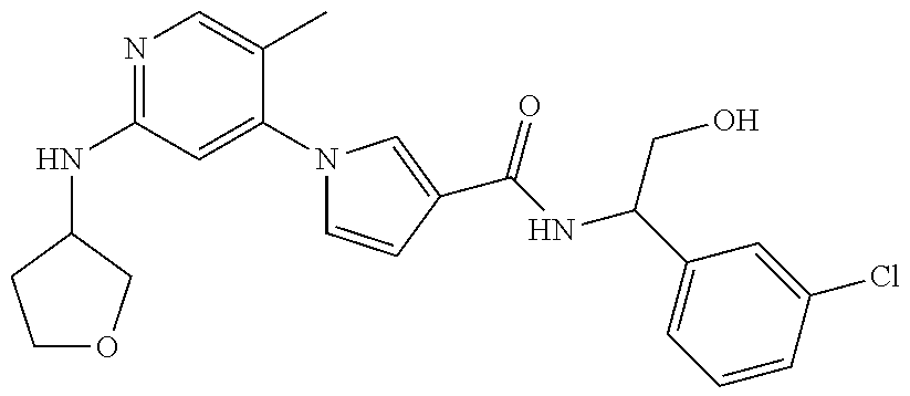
N(C1=NC=C(C)C(N2C=CC(C(NC(C3=CC=CC(Cl)=C3)CO)=O)=C2)=C1)C1COCC1
